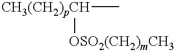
[CH3(CH2)pCH](C)[OSO2(CH2)mCH3]
